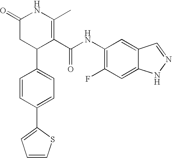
C1=CC(C2=CC=CS2)=CC=C1C1C(C(NC2=C(F)C=C3C(=C2)C=NN3)=O)=C(C)NC(=O)C1
